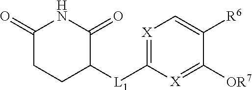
C1(=O)CCC([L1]C2=[X]C=C([R6])C([OR7])=[X]2)C(=O)N1
